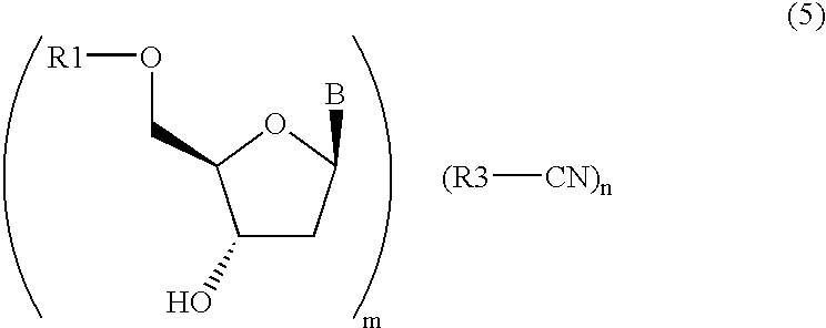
C1(O)CC(B)OC1CO[R1].[(R3][CN)n]
